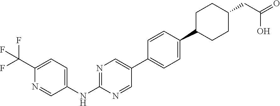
C1=C(C(F)(F)F)N=CC(NC2=NC=C(C3=CC=C(C4CCC(CC(O)=O)CC4)C=C3)C=N2)=C1
